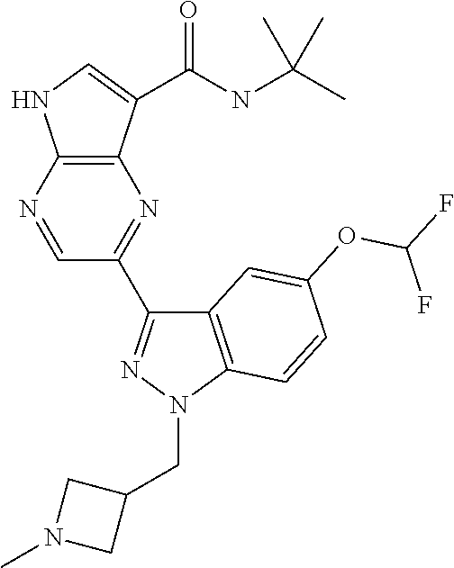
C12=C(C(C(NC(C)(C)C)=O)=CN1)N=C(C1=NN(CC3CN(C)C3)C3=C1C=C(OC(F)F)C=C3)C=N2
